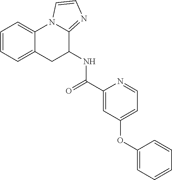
C1=CC=C2C(=C1)N1C(=NC=C1)C(NC(=O)C1=CC(OC3=CC=CC=C3)=CC=N1)C2
